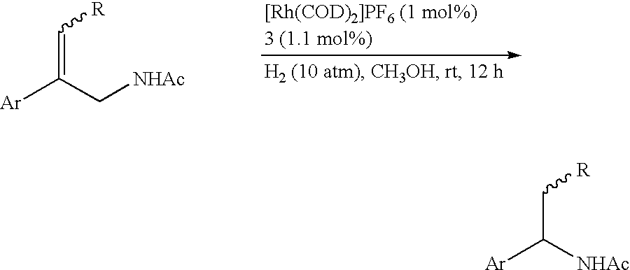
[Ar]C([NHAc])C[R].[Ar]C(C[NHAc])=C[R]
